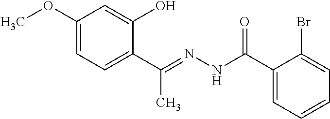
C1(OC)=CC=C(C(=NNC(C2=CC=CC=C2Br)=O)C)C(O)=C1
